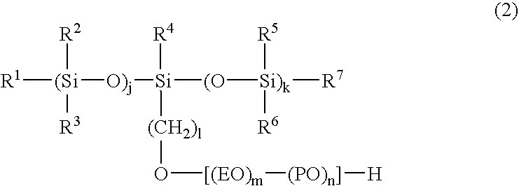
[R1][(Si]([O)j][Si]([(O][Si)k]([R7])([R5])[R6])([R4])[(CH2)l]O[[(EO)m][(PO)n]][H])([R2])[R3]
